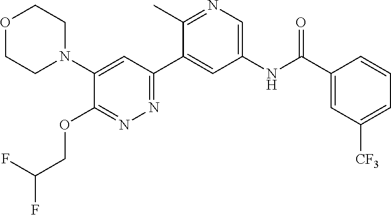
O1CCN(C2=CC(C3=CC(NC(C4=CC([CF3])=CC=C4)=O)=CN=C3C)=NN=C2OCC(F)F)CC1
